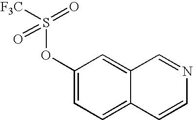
O(S([F3C])(=O)=O)C1=CC=C2C(=C1)C=NC=C2
